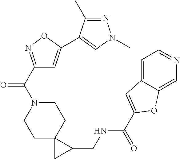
C1CC2(CCN1C(=O)C1=NOC(C3=CN(C)N=C3C)=C1)CC2CNC(=O)C1=CC2=CC=NC=C2O1
